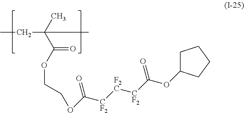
CCC(C(OCCOC(=O)[CF2][F2C][CF2]C(=O)OC1CCCC1)=O)(C)C
